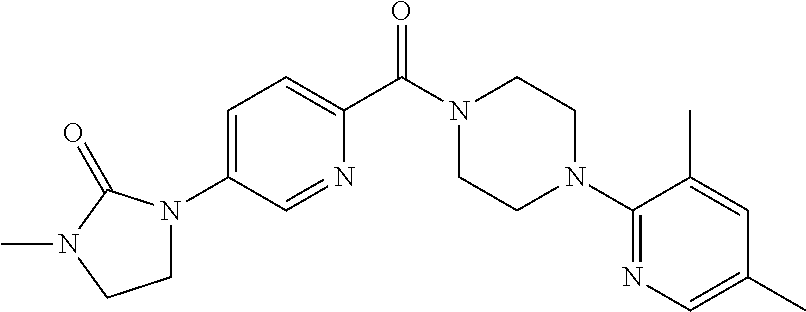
C1=C(N2CCN(C)C2=O)C=NC(C(N2CCN(C3=NC=C(C)C=C3C)CC2)=O)=C1
